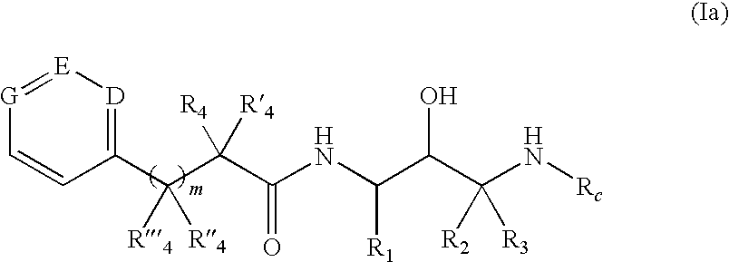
C1(C(C(C(NC(C(C(N[Rc])([R2])[R3])O)[R1])=O)([R4])[R4])([R4])[R4])=[D][E]=[G]C=C1
